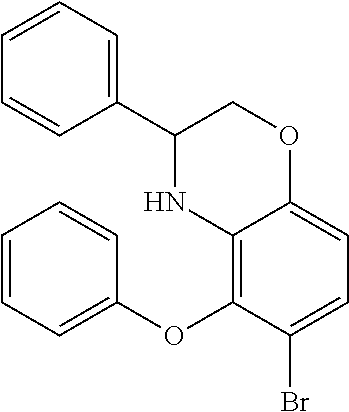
C12=C(OC3=CC=CC=C3)C(Br)=CC=C1OCC(C1=CC=CC=C1)N2
